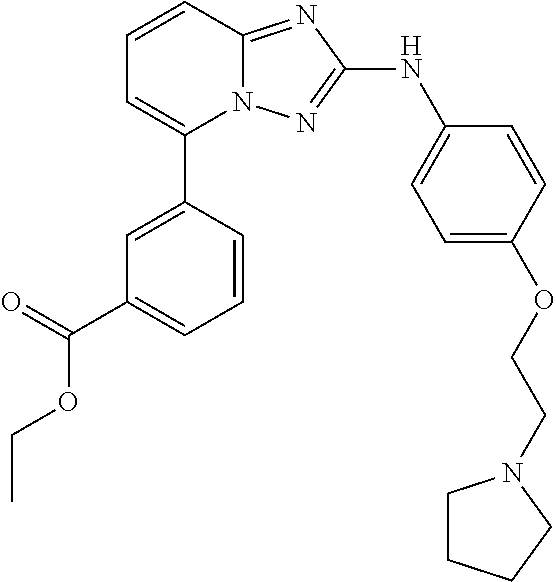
C1=CC2=NC(NC3=CC=C(OCCN4CCCC4)C=C3)=NN2C(C2=CC(C(=O)OCC)=CC=C2)=C1
